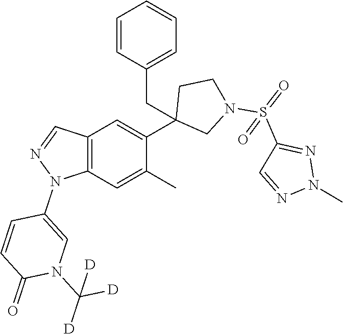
C12=C(C=C(C)C(C3(CC4=CC=CC=C4)CN(S(=O)(C4=NN(C)N=C4)=O)CC3)=C1)N(C1=CN(C([D])([D])[D])C(=O)C=C1)N=C2
